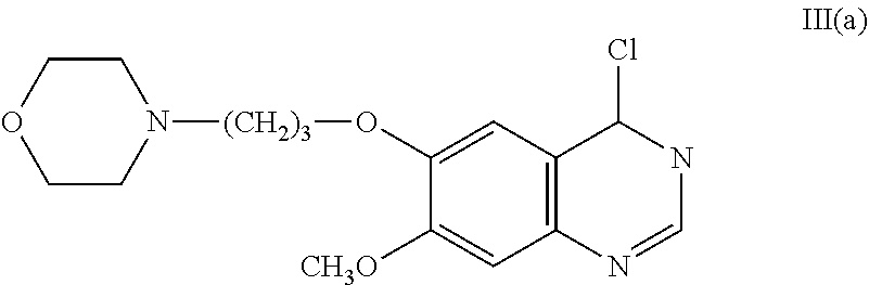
C1COCCN1[(CH2)3]OC1=CC2=C(C=C1[CH3O])N=CNC2Cl
